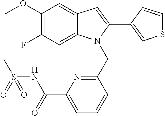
C1(OC)=C(F)C=C2C(=C1)C=C(C1=CSC=C1)N2CC1=NC(C(=O)NS(C)(=O)=O)=CC=C1
